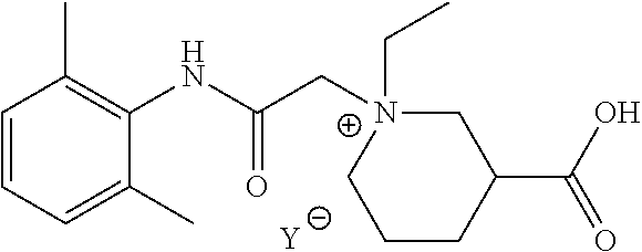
[Y].C1=CC=C(C)C(NC(C[N+]2(CC)CC(C(O)=O)CCC2)=O)=C1C
